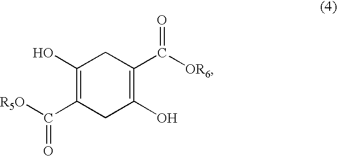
C1(O)=C(C([R5O])=O)CC(O)=C(C([OR6])=O)C1
